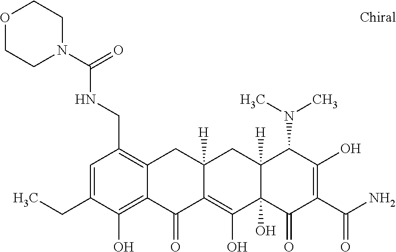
C12([H])C(O)(C(=O)C(C(N)=O)=C(O)C1N(C)C)C(O)=C1C([H])(C2)CC2=C(CNC(N3CCOCC3)=O)C=C(CC)C(O)=C2C1=O
